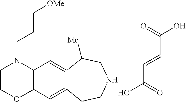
C1COC2=C(N1CCC[OMe])C=C1C(=C2)CCNCC1[Me].C(O)(=O)C=CC(O)=O
